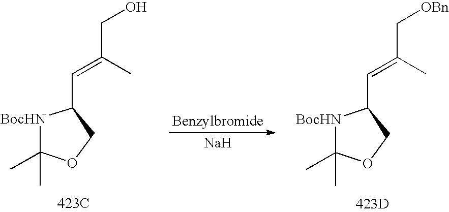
[BocHN]1C(C)(C)OCC1C=C(C)CO.[423C].[BocHN]1C(C)(C)OCC1C=C(C)C[OBn].[423D].[Na]
